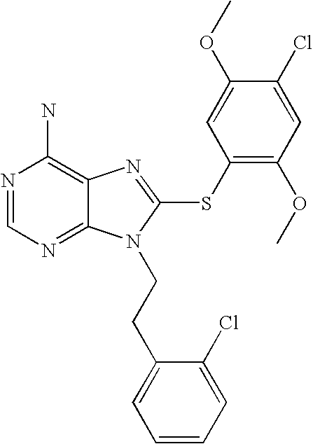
N1=CN=C2C(=C1N)N=C(SC1=C(OC)C=C(Cl)C(OC)=C1)N2CCC1=CC=CC=C1Cl
